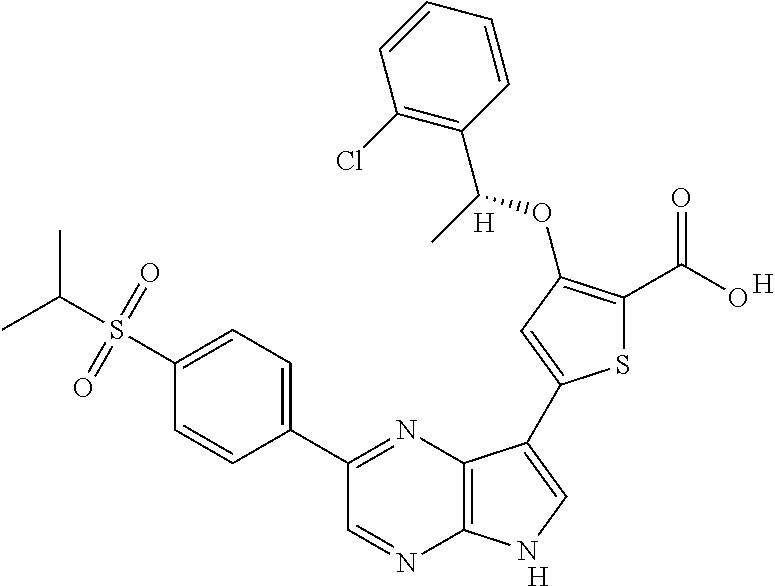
[H].C1(C2=NC3=C(N=C2)NC=C3C2=CC(OC(C3=C(Cl)C=CC=C3)C)=C(C(O)=O)S2)=CC=C(S(C(C)C)(=O)=O)C=C1.[H].[H]
